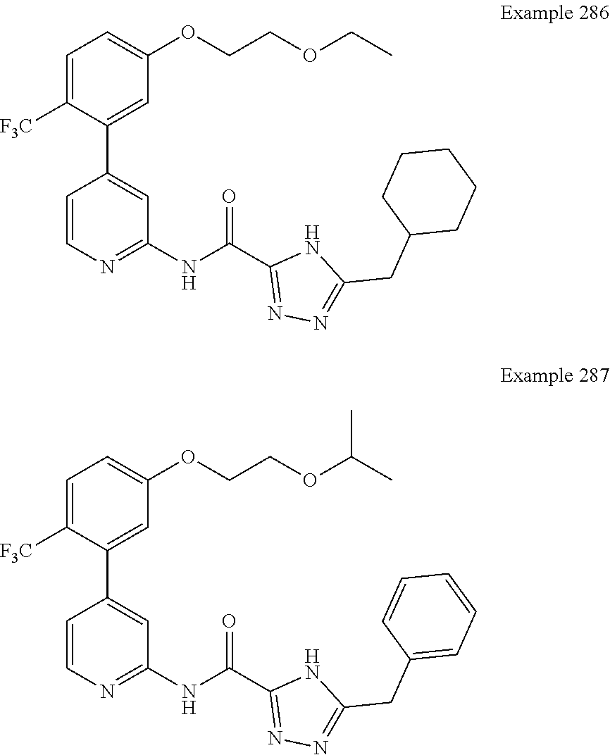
C1=C([F3C])C(C2=CC(NC(C3=NN=C(CC4CCCCC4)N3)=O)=NC=C2)=CC(OCCOCC)=C1.C1=C([F3C])C(C2=CC(NC(C3=NN=C(CC4=CC=CC=C4)N3)=O)=NC=C2)=CC(OCCOC(C)C)=C1
